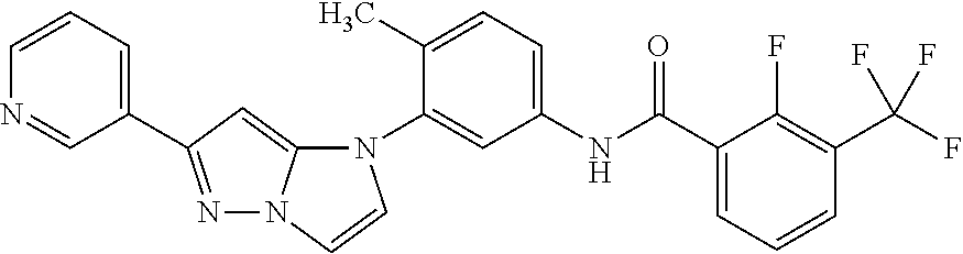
C1(C2=NN3C(=C2)N(C2=CC(NC(C4=CC=CC(C(F)(F)F)=C4F)=O)=CC=C2C)C=C3)=CC=CN=C1
